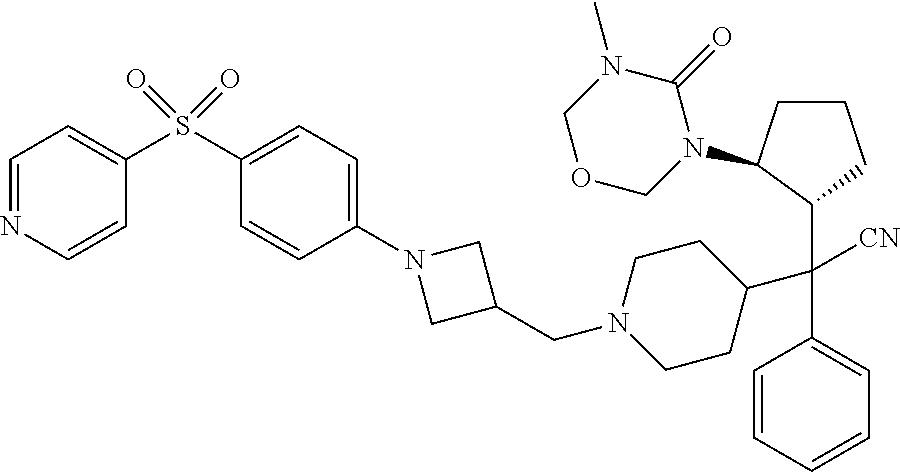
C1=CC=CC=C1C(C1CCN(CC2CN(C3=CC=C(S(=O)(=O)C4=CC=NC=C4)C=C3)C2)CC1)(C1C(N2C(=O)N(C)COC2)CCC1)[CN]
